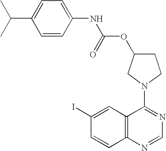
C1(N2CC(OC(NC3=CC=C(C(C)C)C=C3)=O)CC2)=NC=NC2=C1C=C(I)C=C2
